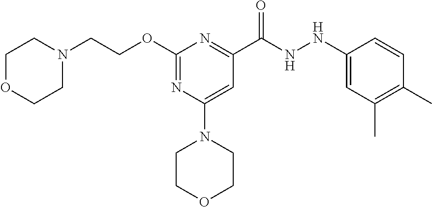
C(C1=NC(OCCN2CCOCC2)=NC(N2CCOCC2)=C1)(NNC1=CC(C)=C(C)C=C1)=O
